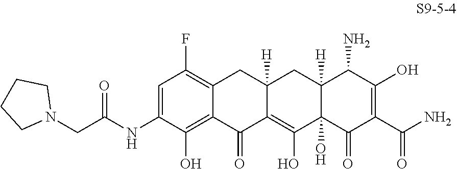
C1=C(NC(CN2CCCC2)=O)C(O)=C2C(=C1F)CC1([H])C(=C(O)C3(O)C([H])(C1)C(N)C(O)=C(C(=O)N)C3=O)C2=O
